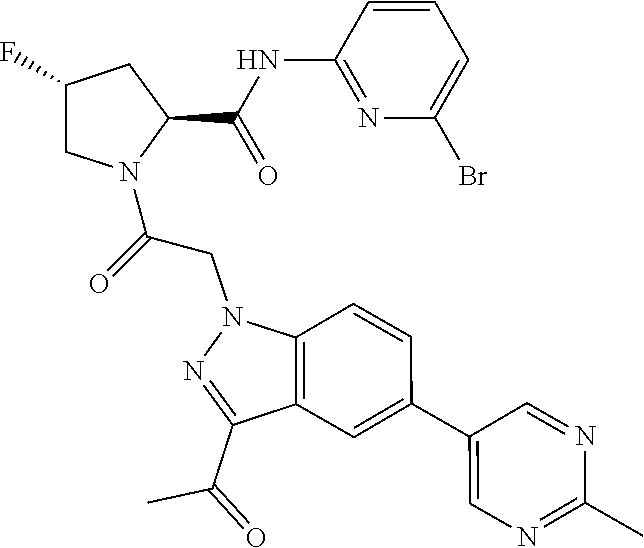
C1(C(C)=O)=NN(CC(=O)N2C(C(=O)NC3=NC(Br)=CC=C3)CC(F)C2)C2=C1C=C(C1=CN=C(C)N=C1)C=C2
